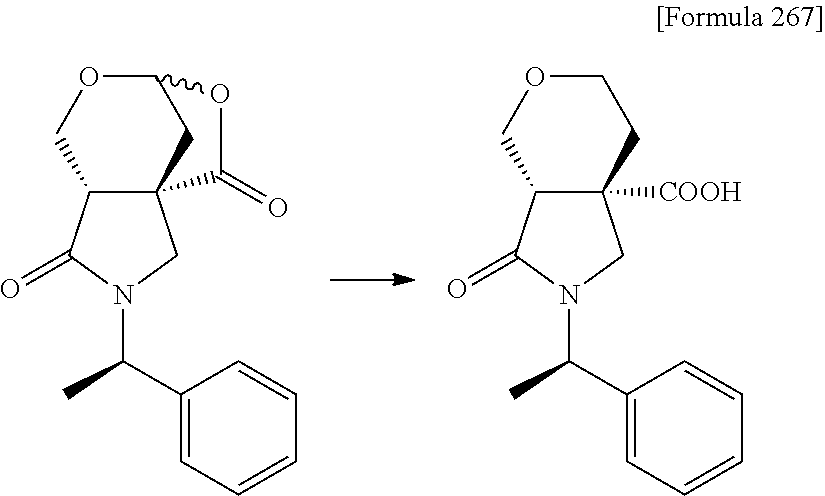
C123C(C(=O)N(C(C)C4=CC=CC=C4)C1)COC(C2)OC3=O.C12([COOH])C(C(=O)N(C(C)C3=CC=CC=C3)C1)COCC2
